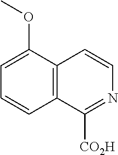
C1=C(OC)C2=C(C=C1)C([CO2H])=NC=C2
